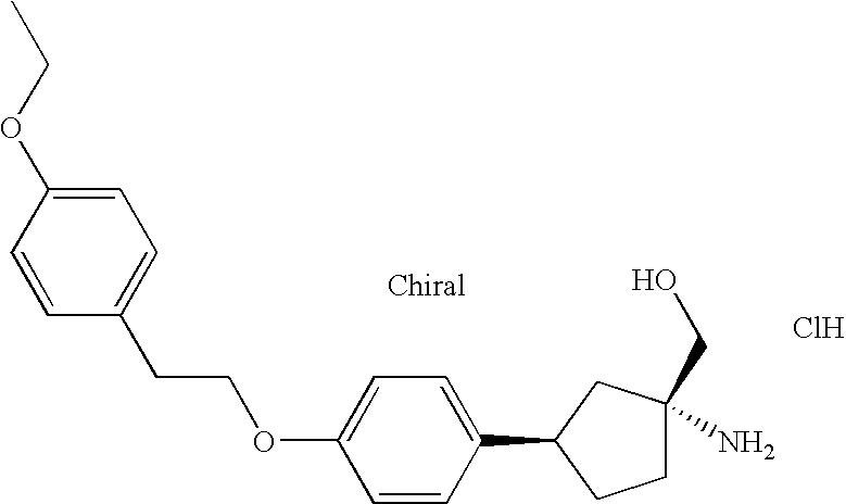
Cl.C1=CC(C2CCC(N)(CO)C2)=CC=C1OCCC1=CC=C(OCC)C=C1
